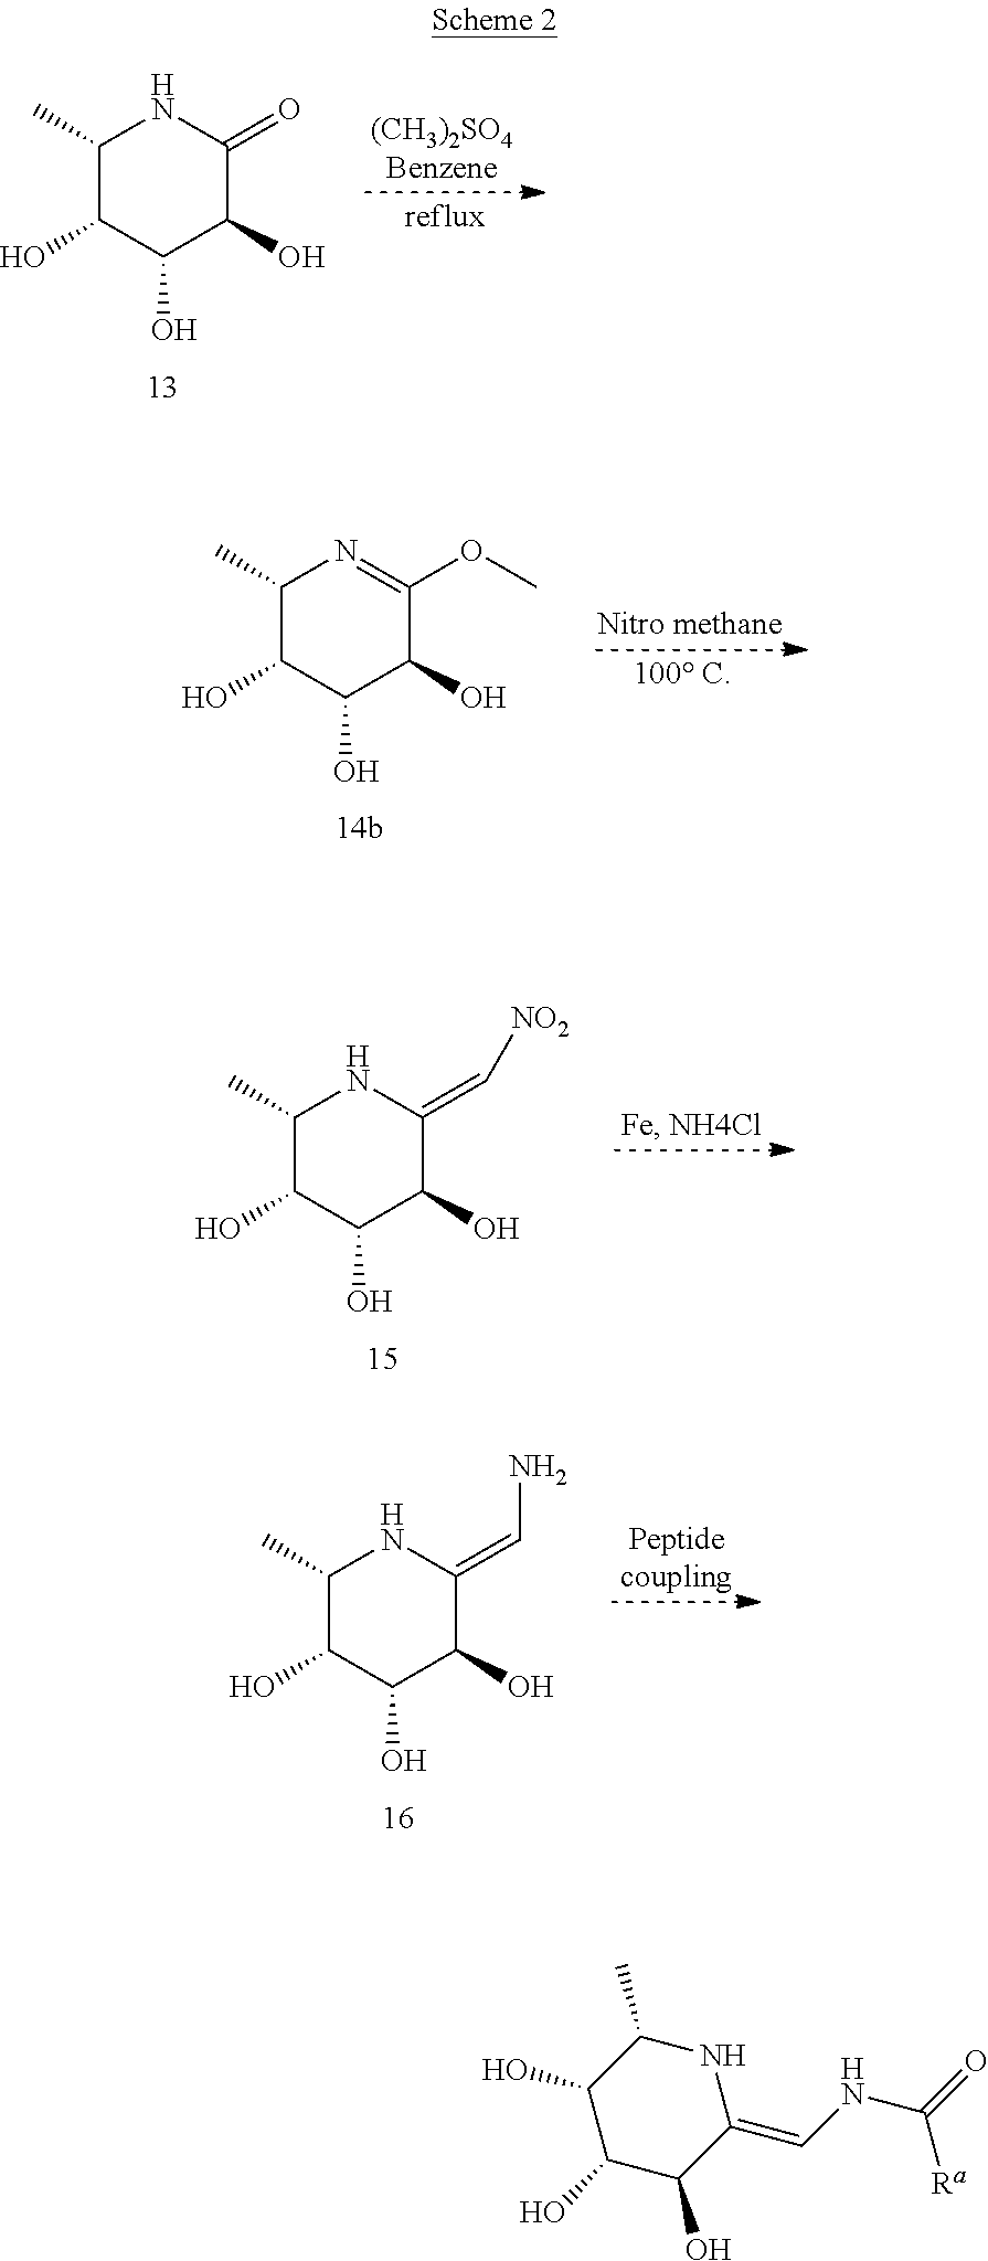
C1(C)C(O)C(O)C(O)C(=O)N1.C1(C)C(O)C(O)C(O)C(OC)=N1.C1(C)C(O)C(O)C(O)C(=C[NO2])N1.C1(C)C(O)C(O)C(O)C(=CN)N1.N1C(C)C(O)C(O)C(O)C1=CNC(=O)[Ra]
